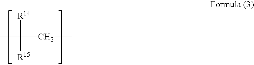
CC([R14])([R15])CC
